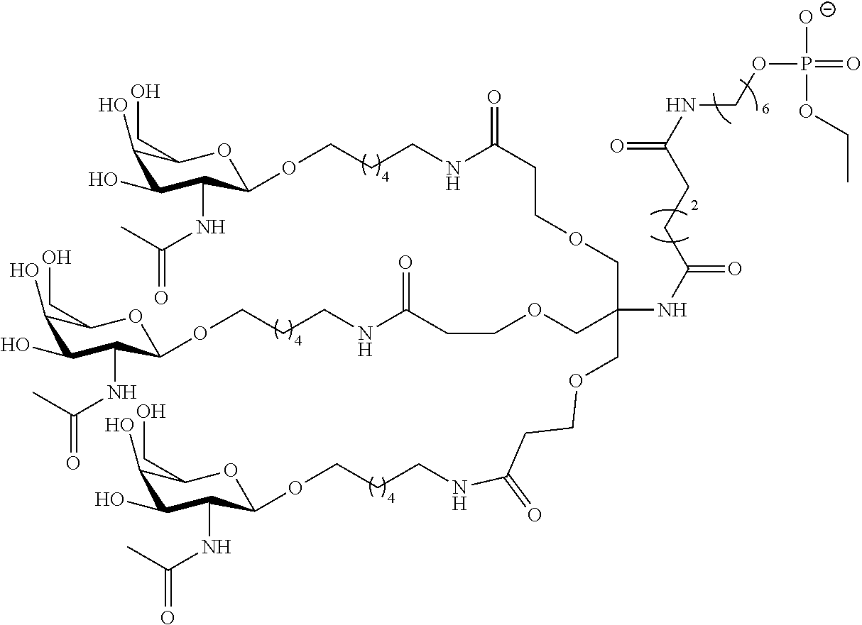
C1(OCCCNC(CCOCC(COCCC(NCCCOC2OC(CO)C(O)C(O)C2NC(C)=O)=O)(COCCC(NCCCOC2OC(CO)C(O)C(O)C2NC(C)=O)=O)NC(CCC(NCOP(=O)([O-])OCC)=O)=O)=O)OC(CO)C(O)C(O)C1NC(C)=O
